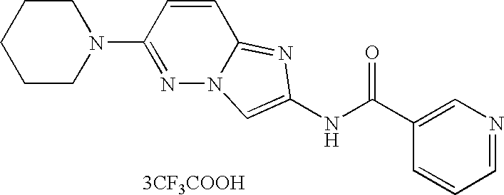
[3CF3COOH].C1=CC=NC=C1C(NC1=CN2N=C(N3CCCCC3)C=CC2=N1)=O
